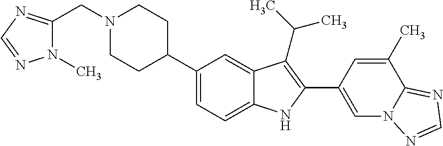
N1(CC2=NC=NN2C)CCC(C2=CC=C3C(=C2)C(C(C)C)=C(C2=CN4C(=NC=N4)C(C)=C2)N3)CC1
